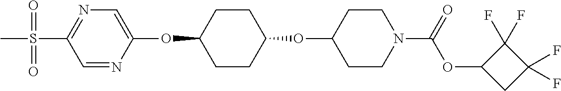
C1=NC(OC2CCC(OC3CCN(C(=O)OC4CC(F)(F)C4(F)F)CC3)CC2)=CN=C1S(C)(=O)=O
